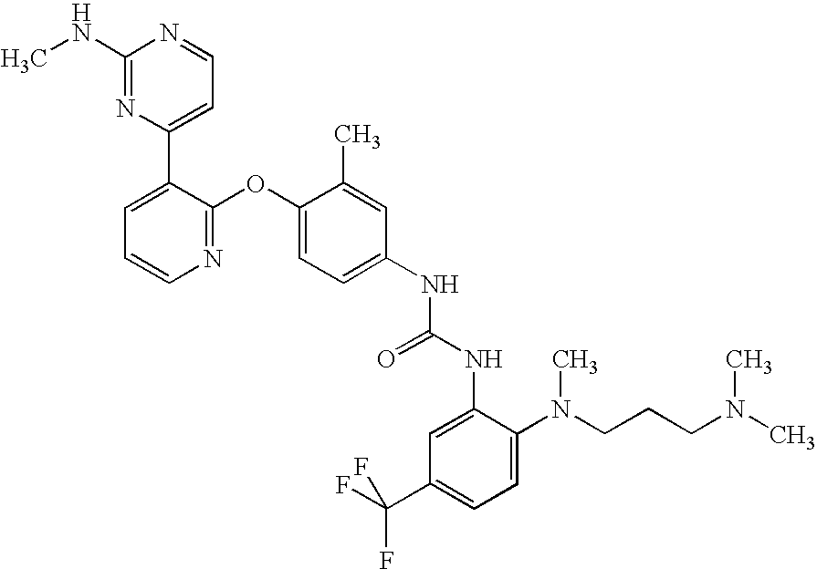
C1(NC)=NC(C2=CC=CN=C2OC2=CC=C(NC(=O)NC3=CC(C(F)(F)F)=CC=C3N(CCCN(C)C)C)C=C2C)=CC=N1
